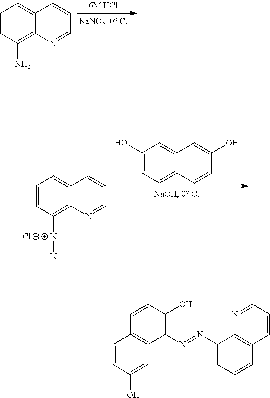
C1=CC(N)=C2C(=C1)C=CC=N2.C1=CC([N+]#N)=C2C(=C1)C=CC=N2.[Cl-].C1(O)=CC=C2C(=C1)C=C(O)C=C2.C1=CC(O)=C(N=NC2=CC=CC3=C2N=CC=C3)C2=C1C=CC(O)=C2
